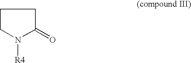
C1CN([R4])C(=O)C1
